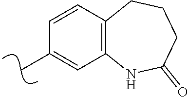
CC1=CC2=C(C=C1)CCCC(=O)N2
